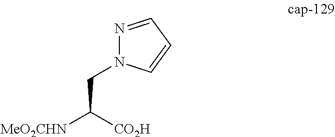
[MeO2CHN]C([CO2H])CN1N=CC=C1
